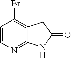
C1=CN=C2C(=C1Br)CC(=O)N2
